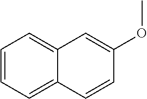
C1=CC=C2C(=C1)C=C(OC)C=C2
